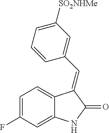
C1=C(F)C=C2C(=C1)C(=CC1=CC([SO2NHMe])=CC=C1)C(=O)N2
